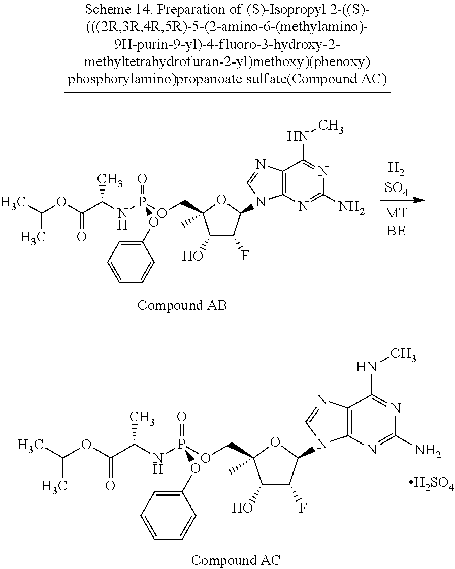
O1C(C)(COP(NC(C(OC(C)C)=O)C)(=O)OC2=CC=CC=C2)C(O)C(F)C1N1C2=C(C(NC)=NC(N)=N2)N=C1.[H2SO4].O1C(C)(COP(NC(C(OC(C)C)=O)C)(=O)OC2=CC=CC=C2)C(O)C(F)C1N1C2=C(C(NC)=NC(N)=N2)N=C1.[H2SO4]
